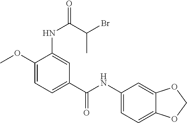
C1(OC)=CC=C(C(=O)NC2=CC=C3C(=C2)OCO3)C=C1NC(=O)C(Br)C
